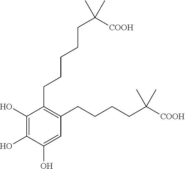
C1(O)=C(O)C(CCCCCC(C)(C)[COOH])=C(CCCCC(C)(C)[COOH])C=C1O
